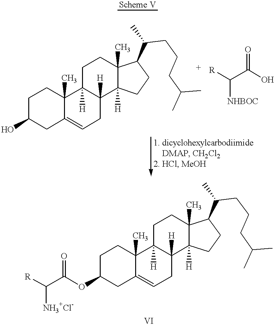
[R]C(C(O)=O)[NHBOC].OC1CC2=CCC3([H])C([H])(C2(C)CC1)CCC1(C)C3([H])CCC1C(CCCC(C)C)C.O(C1CC2=CCC3([H])C([H])(C2(C)CC1)CCC1(C)C3([H])CCC1C(CCCC(C)C)C)C(C([R])[NH3+Cl-])=O
